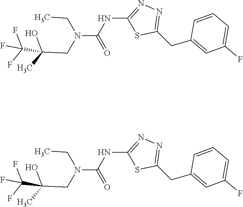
N(C1=NN=C(CC2=CC(F)=CC=C2)S1)C(=O)N(CC)CC(O)(C(F)(F)F)C.N(C1=NN=C(CC2=CC(F)=CC=C2)S1)C(=O)N(CC)CC(O)(C(F)(F)F)C
